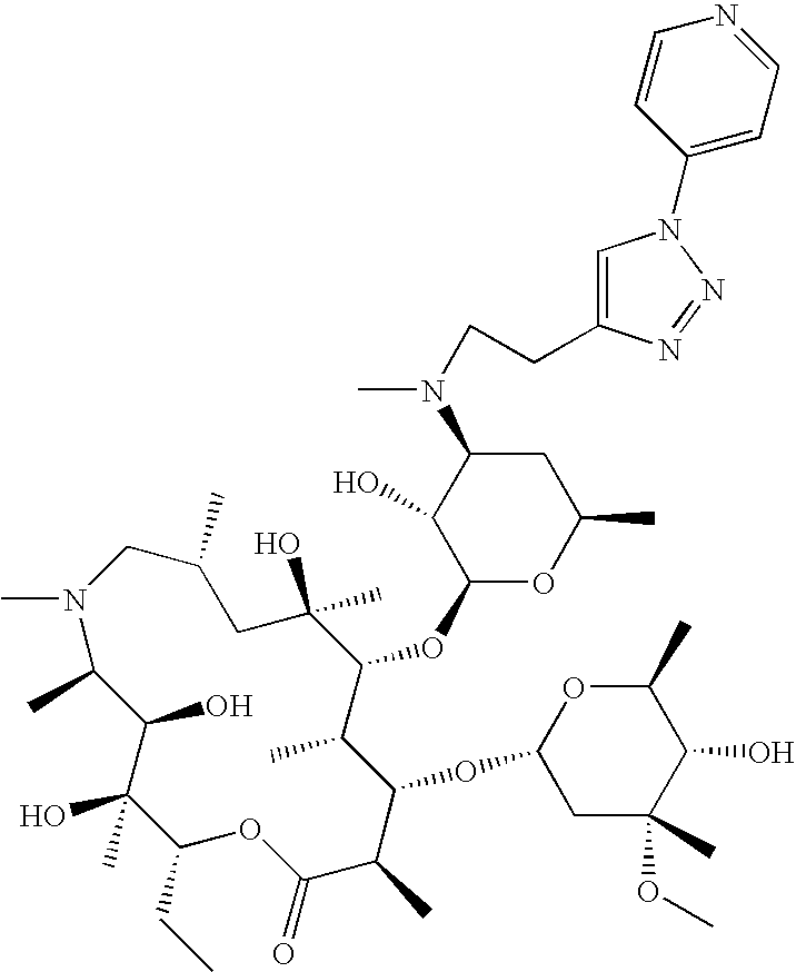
CN1C(C)C(O)C(O)(C)C(CC)OC(=O)C(C)C(OC2CC(C)(OC)C(O)C(C)O2)C(C)C(OC2OC(C)CC(N(CCC3=CN(C4=CC=NC=C4)N=N3)C)C2O)C(C)(O)CC(C)C1
